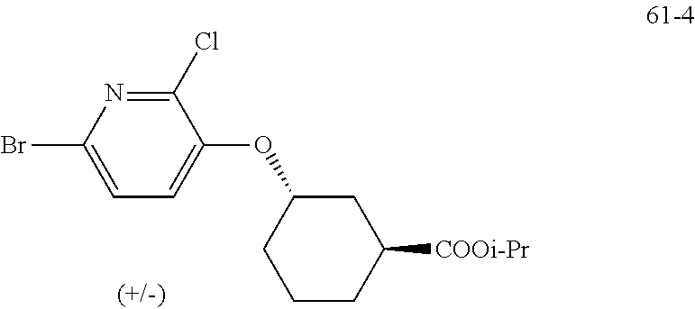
C1(Cl)=NC(Br)=CC=C1OC1CCCC([COOi-Pr])C1
